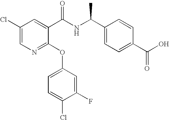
C1(Cl)=CN=C(OC2=CC=C(Cl)C(F)=C2)C(C(NC(C2=CC=C(C(O)=O)C=C2)C)=O)=C1
